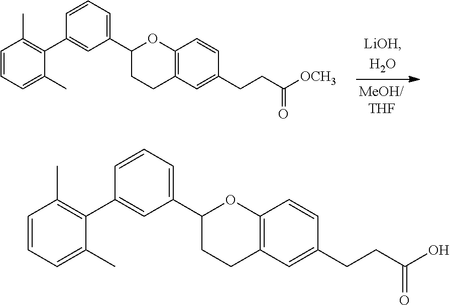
C1=CC=C(C)C(C2=CC(C3CCC4=C(O3)C=CC(CCC([OCH3])=O)=C4)=CC=C2)=C1C.C1=CC=C(C)C(C2=CC(C3CCC4=C(O3)C=CC(CCC(O)=O)=C4)=CC=C2)=C1C
